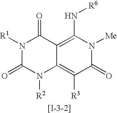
N(C1=C2C(=O)N([R1])C(=O)N([R2])C2=C([R3])C(=O)N1[Me])[R6]
